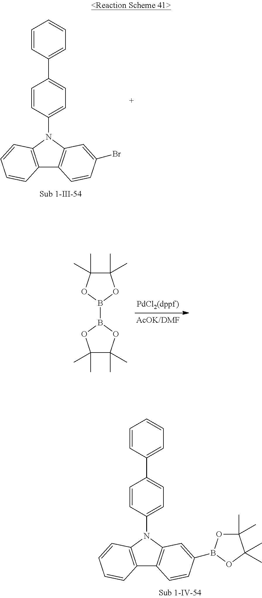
B1(B2OC(C)(C)C(C)(C)O2)OC(C)(C)C(C)(C)O1.C12=C(N(C3=CC=C(C4=CC=CC=C4)C=C3)C3=C1C=CC(Br)=C3)C=CC=C2.C12=C(N(C3=CC=C(C4=CC=CC=C4)C=C3)C3=C1C=CC(B1OC(C)(C)C(C)(C)O1)=C3)C=CC=C2
